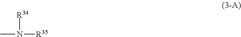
CN([R34])[R35]
